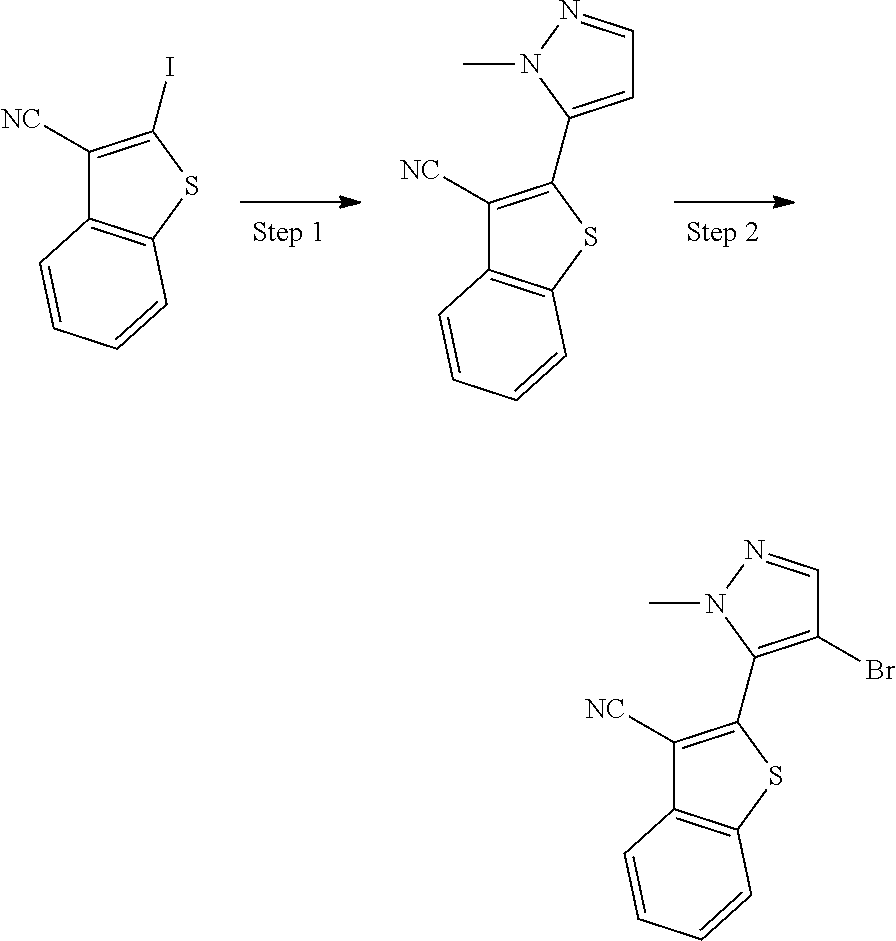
IC1=C([NC])C2=C(S1)C=CC=C2.C1=C(C2=C([NC])C3=C(S2)C=CC=C3)N(C)N=C1.C1(Br)=C(C2=C([NC])C3=C(S2)C=CC=C3)N(C)N=C1
